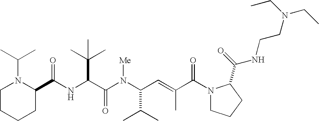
N(C(C(N(C(C(C)C)C=C(C)C(N1CCCC1C(=O)NCCN(CC)CC)=O)[Me])=O)C(C)(C)C)C(C1N(C(C)C)CCCC1)=O
